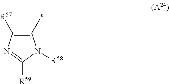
C1([R57])=C(*)N([R58])C([R59])=N1
